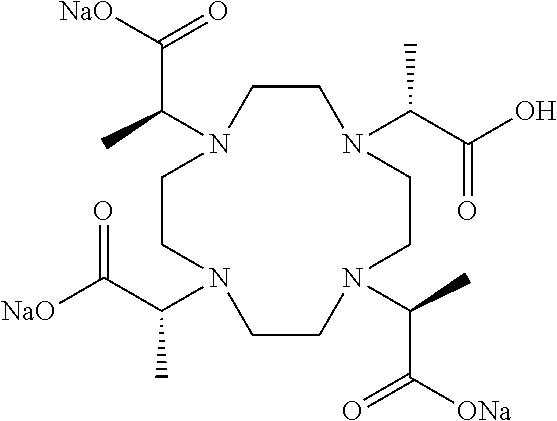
C1CN(C(C(O)=O)C)CCN(C(C([ONa])=O)C)CCN(C(C([NaO])=O)C)CCN1C(C([NaO])=O)C
